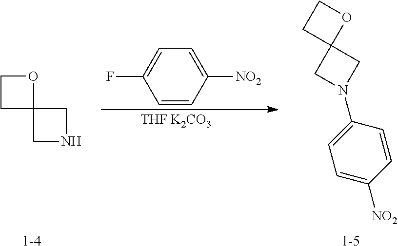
C12(CNC1)OCC2.[1-4].C1=CC([NO2])=CC=C1F.[THF K2CO3].C1=C([NO2])C=CC(N2CC3(C2)OCC3)=C1.[1-5]
